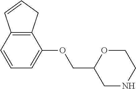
C12=C(C=CC=C1OCC1CNCCO1)C=CC2
